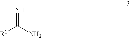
[R1]C(N)=N
